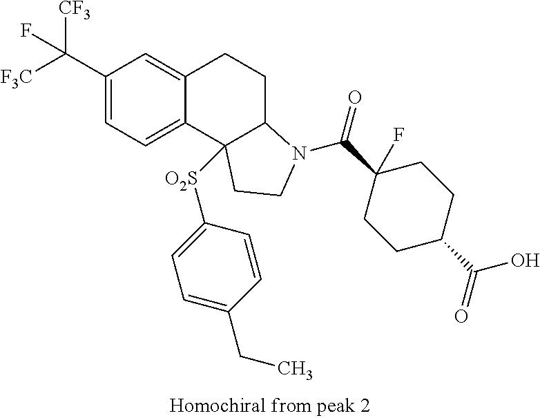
C1(C([F3C])([CF3])F)=CC=C2C(=C1)CCC1C2([O2S]C2=CC=C(CC)C=C2)CCN1C(C1(F)CCC(C(=O)O)CC1)=O
